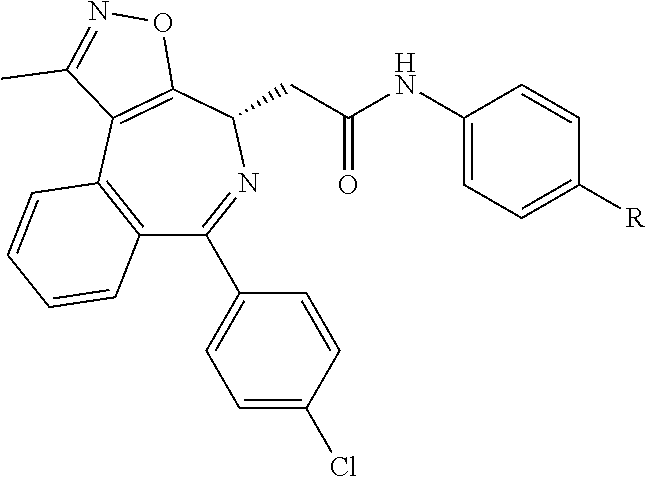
C1(NC(CC2N=C(C3=CC=C(Cl)C=C3)C3=C(C4=C2ON=C4C)C=CC=C3)=O)=CC=C([R])C=C1
